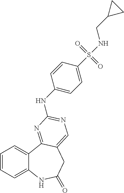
C1=CC=C2C(=C1)C1=NC(NC3=CC=C(S(NCC4CC4)(=O)=O)C=C3)=NC=C1CC(=O)N2
